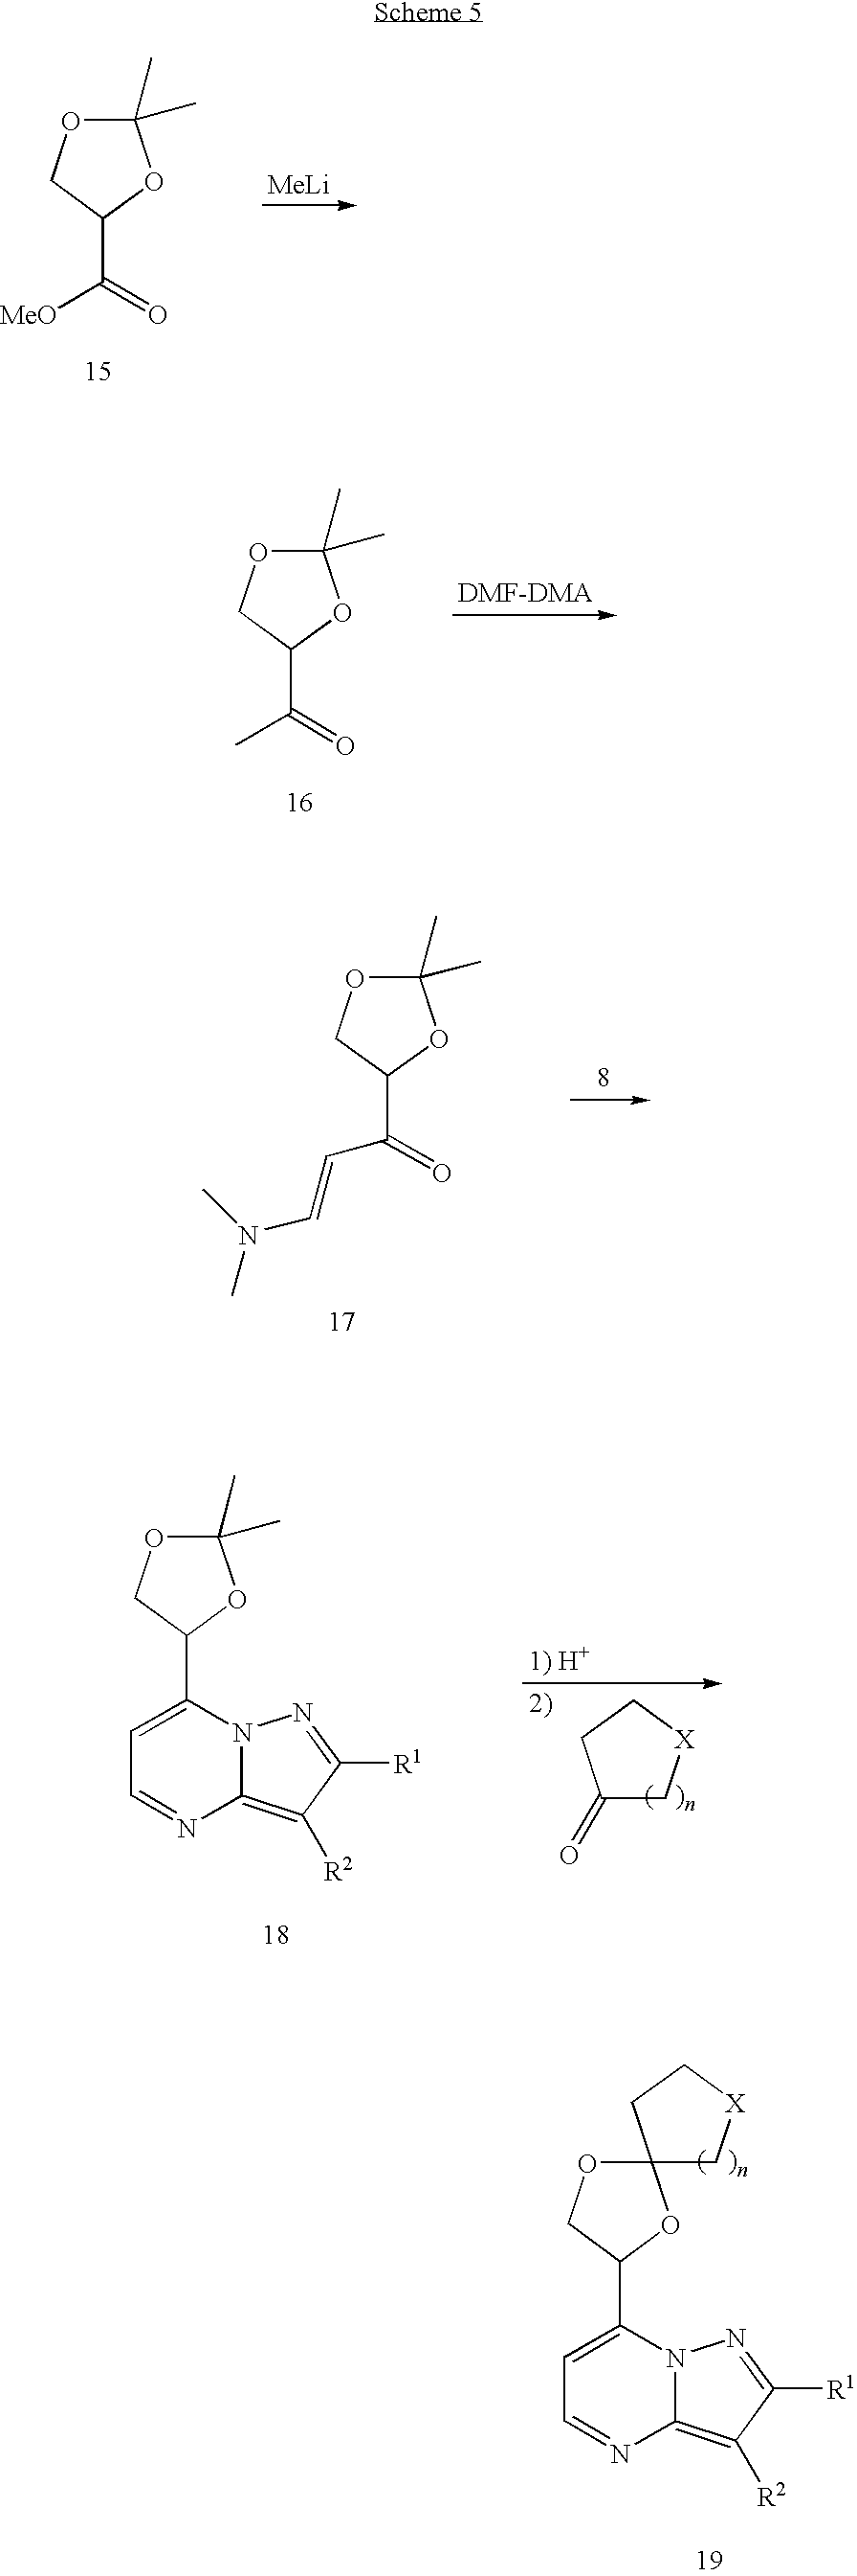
C12(OCC(C3=CC=NC4=C([R2])C([R1])=NN34)O1)C[X]CC2.C1(C)(C)OCC(C(=O)[MeO])O1.[MeLi].C1(C)(C)OCC(C(=O)C=CN(C)C)O1.C1(C)(C)OCC(C2=CC=NC3=C([R2])C([R1])=NN23)O1.C1(=O)C[X]CC1.C1(C)(C)OCC(C(=O)C)O1
